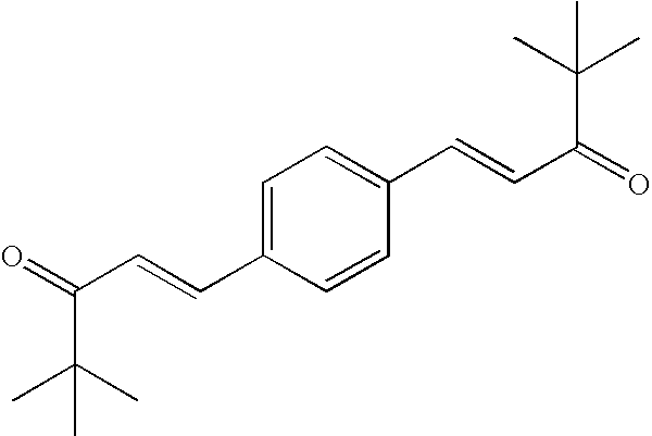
C1=C(C=CC(=O)C(C)(C)C)C=CC(C=CC(=O)C(C)(C)C)=C1
